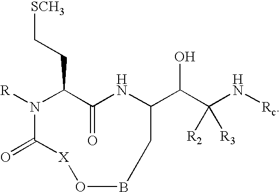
C(C1NC(=O)C(CC[SCH3])N([R])C(=O)[X]OBC1)(C([R2])([R3])N[Rc])O
